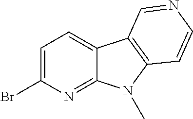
C1=C(Br)N=C2C(=C1)C1=C(N2C)C=CN=C1
